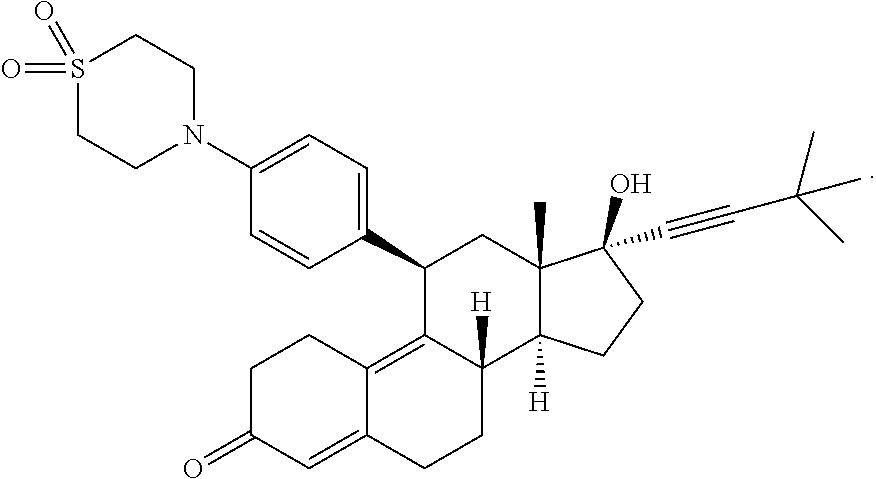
C1=CC(N2CCS(=O)(=O)CC2)=CC=C1C1CC2(C)C([H])(C3([H])CCC4=CC(=O)CCC4=C13)CCC2(O)C#CC(C)(C)C
